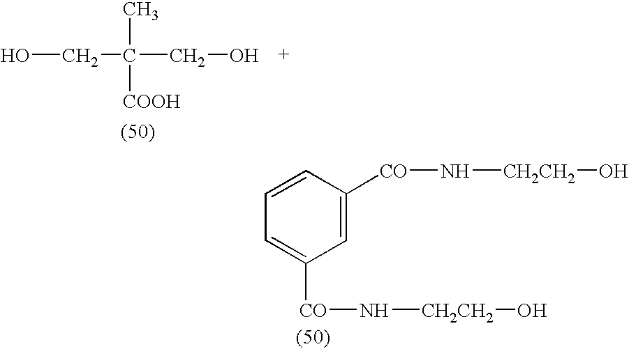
OCC(CO)(C)[COOH].C1=C([CO]N[CH2CH2]O)C=CC=C1[CO]N[CH2CH2]O
